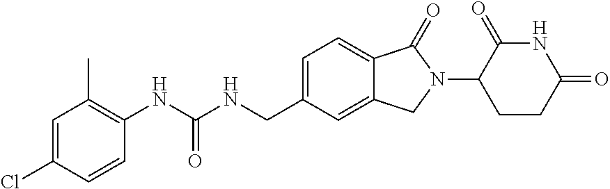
C1=C(Cl)C=CC(NC(NCC2=CC=C3C(=C2)CN(C2CCC(=O)NC2=O)C3=O)=O)=C1C
